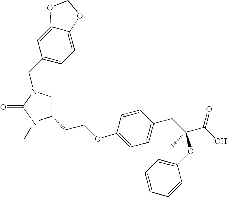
C1(CCOC2=CC=C(CC(C(O)=O)(OC3=CC=CC=C3)C)C=C2)CN(CC2=CC=C3C(=C2)OCO3)C(=O)N1C
